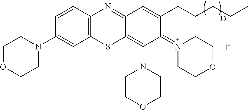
C1(N2CCOCC2)=CC2=C(C=C1)N=C1C(=C(N3CCOCC3)C(=N3CCOCC3)C(CCCCC)=C1)S2.[I-]
